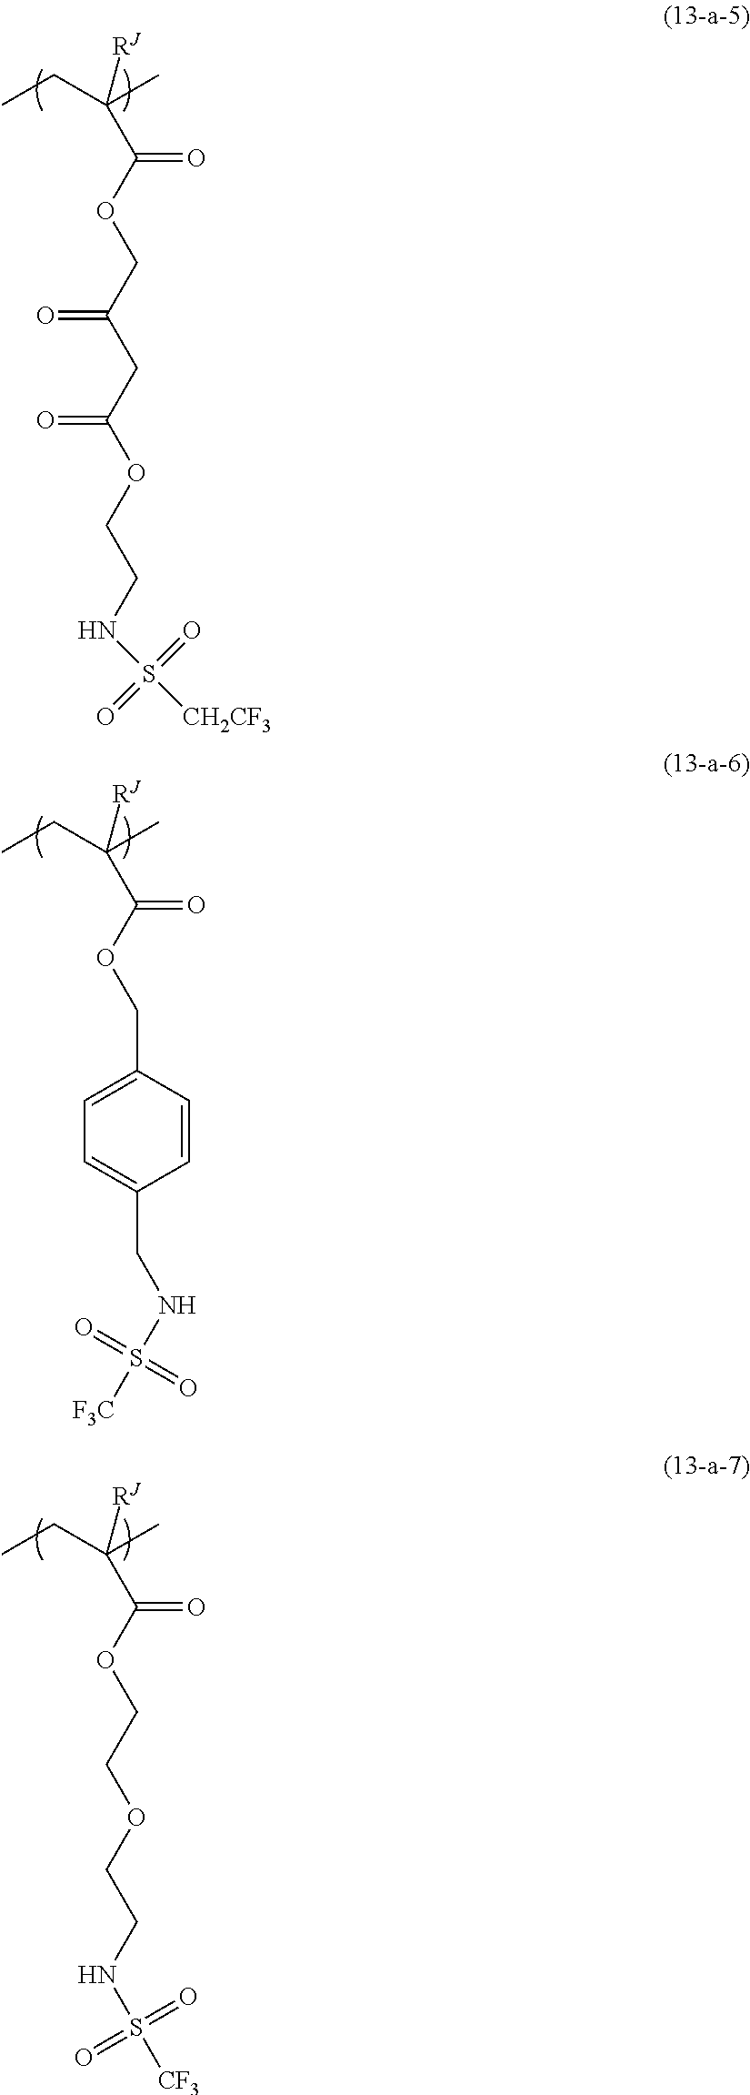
C(COC(C(C)(CC)[RJ])=O)(CC(OCCNS([CH2CF3])(=O)=O)=O)=O.C(OC(C(C)(CC)[RJ])=O)C1=CC=C(CNS([F3C])(=O)=O)C=C1.C(COC(C(C)(CC)[RJ])=O)OCCNS([CF3])(=O)=O
